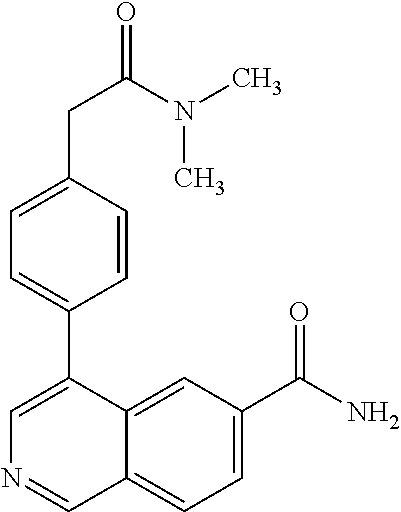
C1=C(CC(N(C)C)=O)C=CC(C2=CN=CC3=CC=C(C(N)=O)C=C23)=C1
